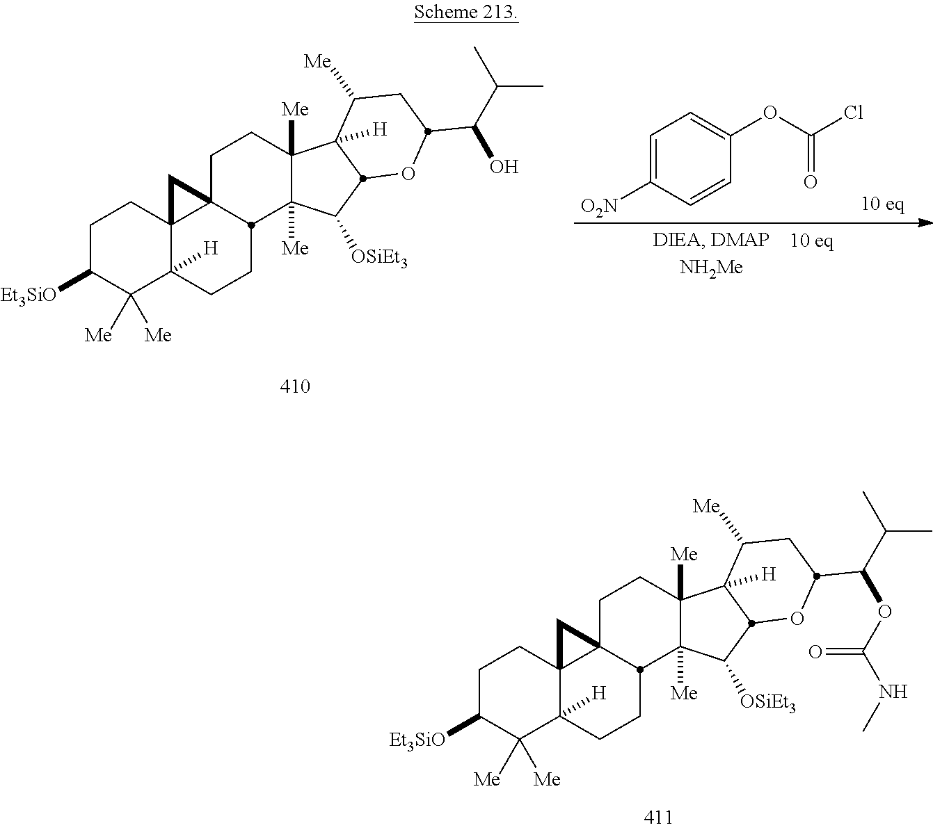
C1C([Et3SiO])C([Me])([Me])C2([H])C3(C1)C1(CCC4([Me])C([Me])(C([OSiEt3])C5C4([H])C([Me])CC(C(C(C)C)OC(NC)=O)O5)C1CC2)C3.C1C([Et3SiO])C([Me])([Me])C2([H])C3(C1)C1(CCC4([Me])C([Me])(C([OSiEt3])C5C4([H])C([Me])CC(C(O)C(C)C)O5)C1CC2)C3.C1=C([O2N])C=CC(OC(Cl)=O)=C1
